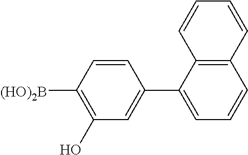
C1([(HO)2B])=C(O)C=C(C2=CC=CC3=C2C=CC=C3)C=C1
